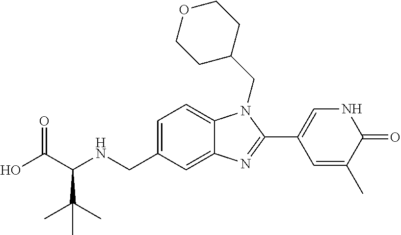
C12=CC(CNC(C(O)=O)C(C)(C)C)=CC=C1N(CC1CCOCC1)C(C1=CNC(=O)C(C)=C1)=N2
